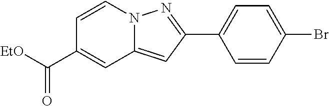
C1=CN2C(=CC(C3=CC=C(Br)C=C3)=N2)C=C1C([EtO])=O
